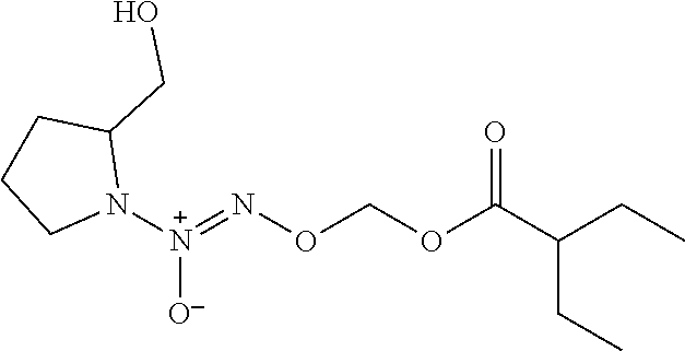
[N+](=NOCOC(C(CC)CC)=O)(N1C(CO)CCC1)[O-]
